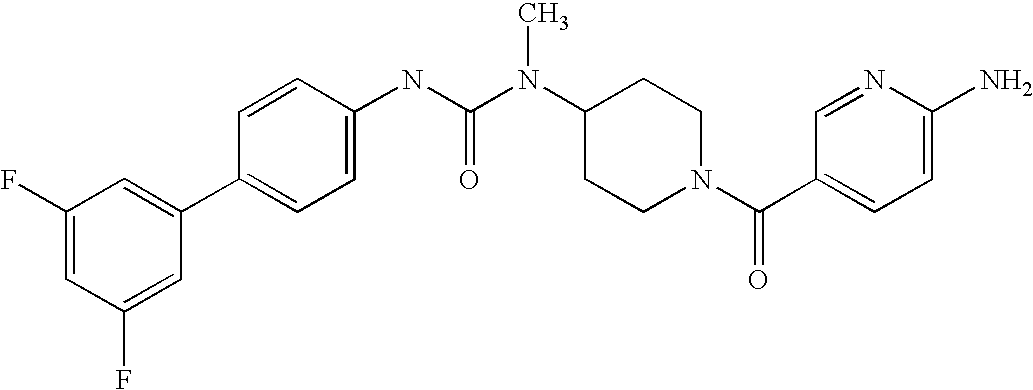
C1(F)=CC(F)=CC(C2=CC=C(NC(N(C3CCN(C(C4=CC=C(N)N=C4)=O)CC3)C)=O)C=C2)=C1
